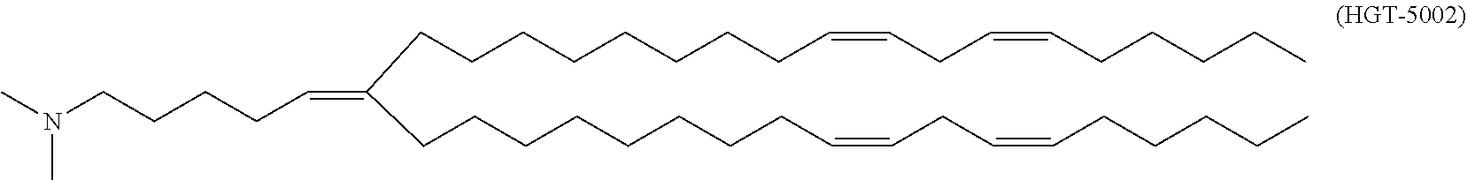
CN(C)CCCCC=C(CCCCCCCCC=CCC=CCCCCC)CCCCCCCCC=CCC=CCCCCC
